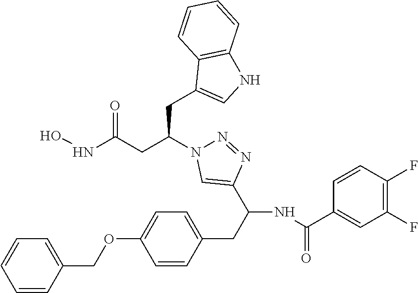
N1=NC(C(CC2=CC=C(OCC3=CC=CC=C3)C=C2)NC(C2=CC(F)=C(F)C=C2)=O)=CN1C(CC1=CNC2=C1C=CC=C2)CC(=O)NO
